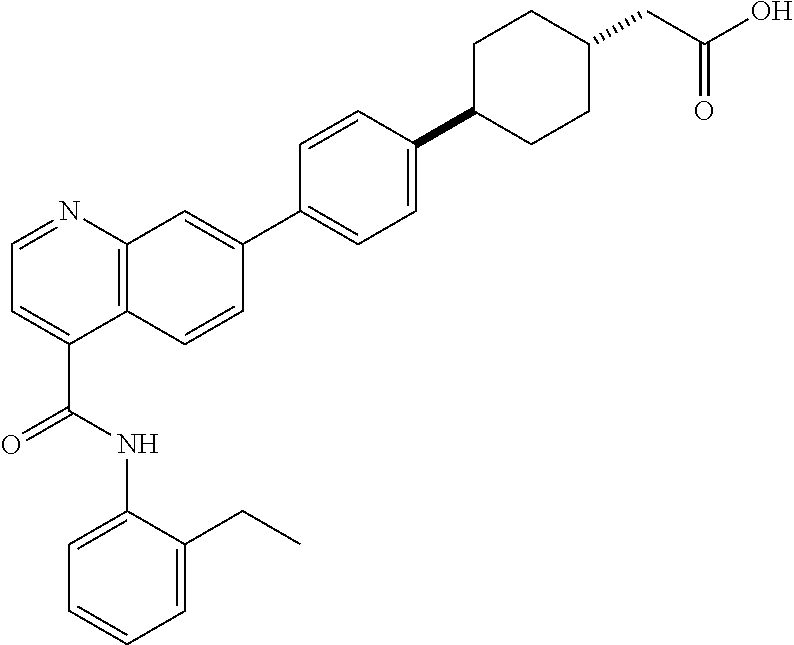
C1=C(CC)C(NC(C2=CC=NC3=C2C=CC(C2=CC=C(C4CCC(CC(=O)O)CC4)C=C2)=C3)=O)=CC=C1
